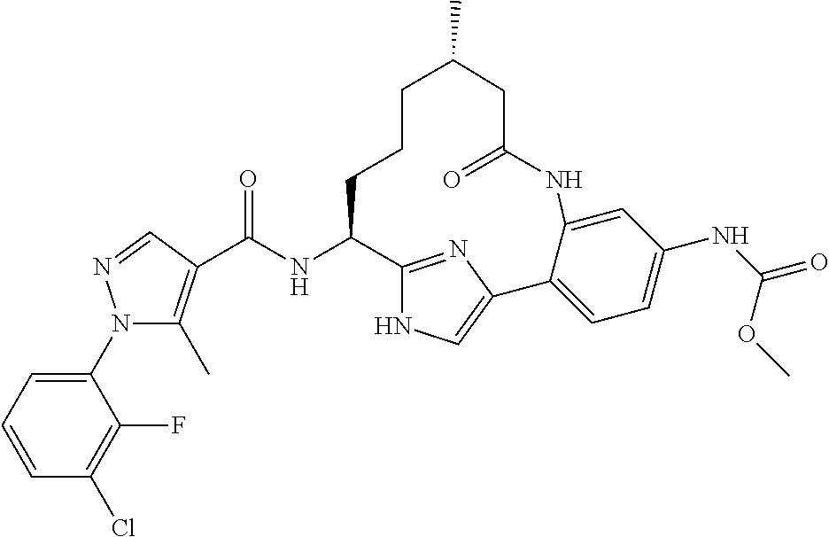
C(NC1CCCC(C)CC(=O)NC2=CC(NC(OC)=O)=CC=C2C2=CNC1=N2)(=O)C1=C(C)N(C2=CC=CC(Cl)=C2F)N=C1
